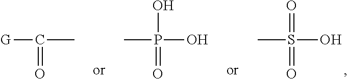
[G]C(=O)C.CP(O)(O)=O.CS(O)(=O)=O
